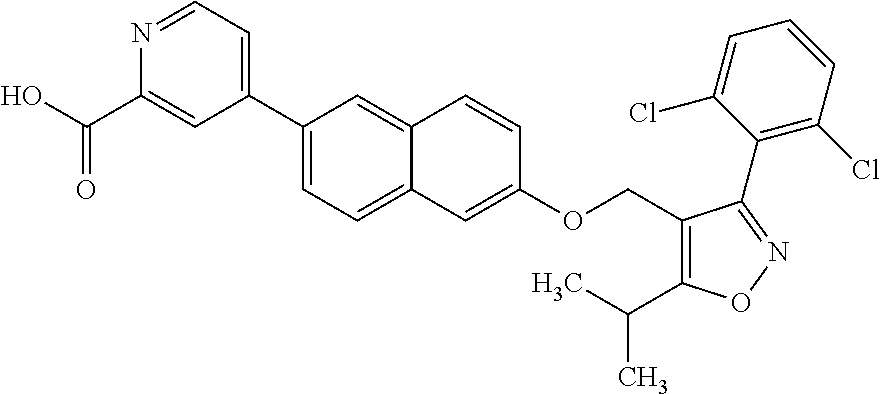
C1(C2=CC=NC(C(O)=O)=C2)=CC=C2C(=C1)C=CC(OCC1=C(C(C)C)ON=C1C1=C(Cl)C=CC=C1Cl)=C2
